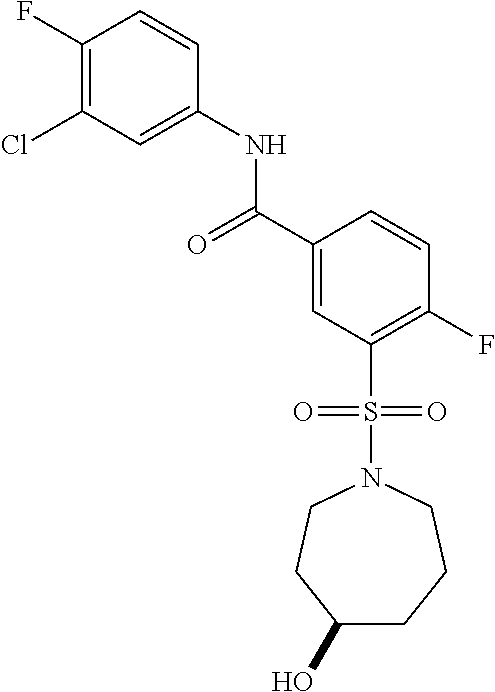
C1(O)CCCN(S(C2=C(F)C=CC(C(=O)NC3=CC(Cl)=C(F)C=C3)=C2)(=O)=O)CC1
